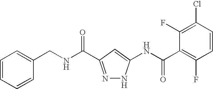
C1=CC=CC(CNC(=O)C2=NNC(NC(C3=C(F)C=CC(Cl)=C3F)=O)=C2)=C1
